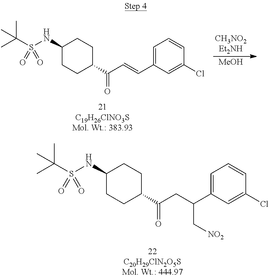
C1(NS(C(C)(C)C)(=O)=O)CCC(C(CC(C2=CC=CC(Cl)=C2)C[NO2])=O)CC1.C1(NS(C(C)(C)C)(=O)=O)CCC(C(C=CC2=CC=CC(Cl)=C2)=O)CC1.[MeOH]
